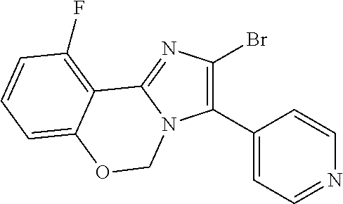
C1(C2=CC=NC=C2)=C(Br)N=C2N1COC1=CC=CC(F)=C21
